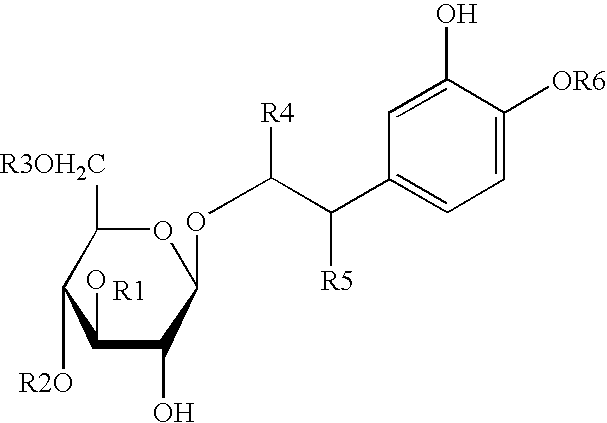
C1(O)C(O)C(OC(C([R5])C2=CC=C([OR6])C(O)=C2)[R4])OC([R3OH2C])C1[R2O]
